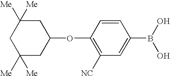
C1([NC])=C(OC2CC([Me])([Me])CC([Me])([Me])C2)C=CC(B(O)O)=C1
